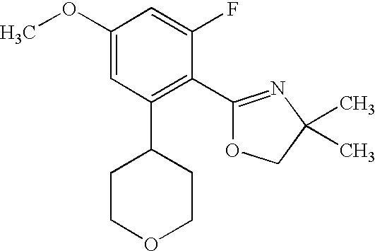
C1(OC)=CC(C2CCOCC2)=C(C2=NC(C)(C)CO2)C(F)=C1
